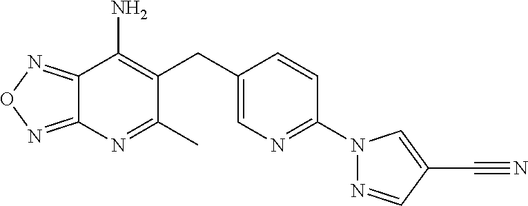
C1(C)=NC2=NON=C2C(N)=C1CC1=CN=C(N2N=CC(C#N)=C2)C=C1
